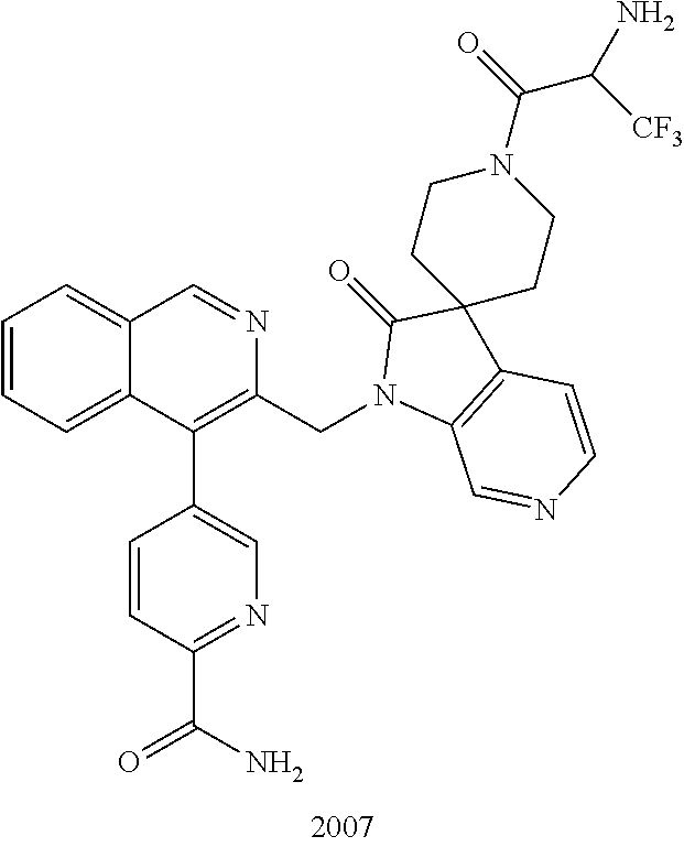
C1=CC=C2C(=C1)C=NC(CN1C3=C(C=CN=C3)C3(C1=O)CCN(C(=O)C([CF3])N)CC3)=C2C1=CN=C(C(N)=O)C=C1
